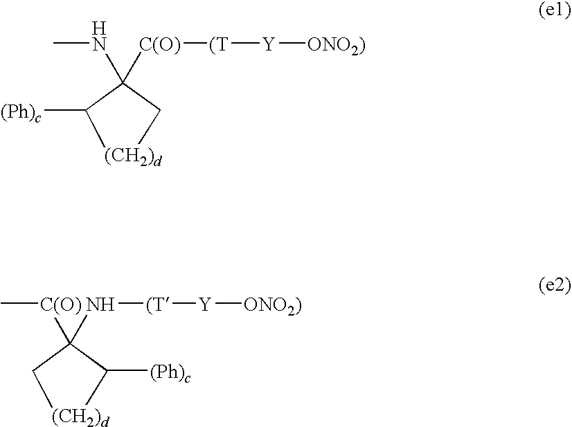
[(CH2)d]1CC(NC)([C(O)][(T][Y][ONO2)])C1[(Ph)c].[(CH2)d]1C([(Ph)c])C([C(O)]C)(N[(T][Y][ONO2)])C1
